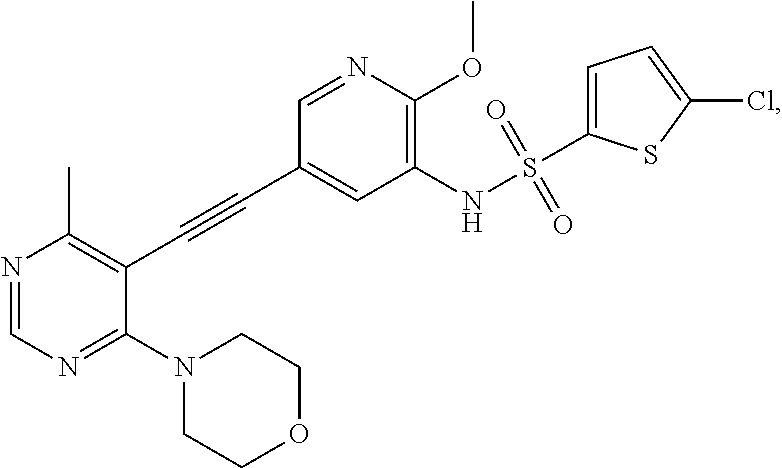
N1=CN=C(N2CCOCC2)C(C#CC2=CC(NS(=O)(=O)C3=CC=C(Cl)S3)=C(OC)N=C2)=C1C
